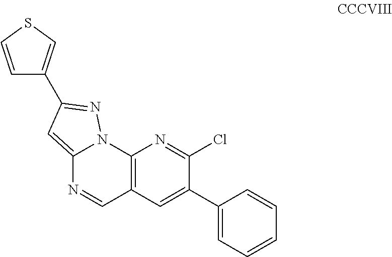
C12=CC(C3=CSC=C3)=NN1C1=C(C=N2)C=C(C2=CC=CC=C2)C(Cl)=N1
